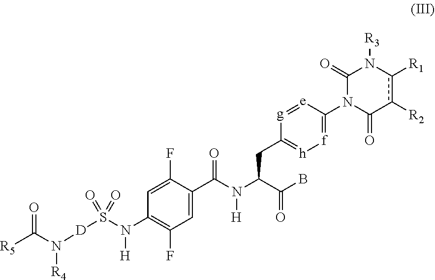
C1=C(C(N(C(C(B)=O)CC2=[h][f]=C(N3C(=O)c([R2])c([R1])N([R3])C3=O)[e]=[g]2)[H])=O)C(F)=CC(N(S([D]N(C([R5])=O)[R4])(=O)=O)[H])=C1F
